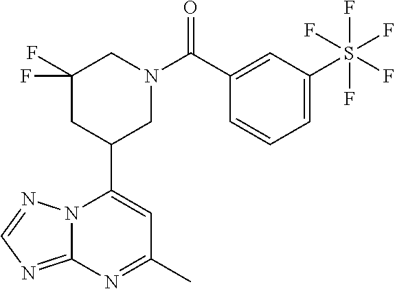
N12C(=NC=N1)N=C(C)C=C2C1CN(C(=O)C2=CC(S(F)(F)(F)(F)F)=CC=C2)CC(F)(F)C1
